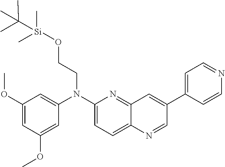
C1=C(OC)C=C(OC)C=C1N(C1=CC=C2C(=N1)C=C(C1=CC=NC=C1)C=N2)CCO[Si](C)(C)C(C)(C)C
